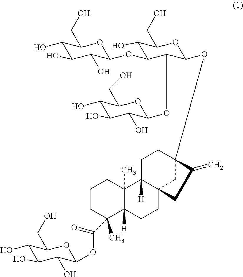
C1(OC2C(O)C(CO)OC(OC34CC5(C([H])(CC3)C3(C)C([H])(CC5)C(C)(C(OC5C(O)C(O)C(O)C(CO)O5)=O)CCC3)CC4=C)C2OC2C(O)C(O)C(O)C(CO)O2)OC(CO)C(O)C(O)C1O
